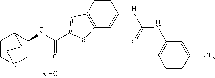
C1(NC(=O)C2=CC3=C(C=C(NC(=O)NC4=CC=CC([CF3])=C4)C=C3)S2)CN2CCC1CC2
